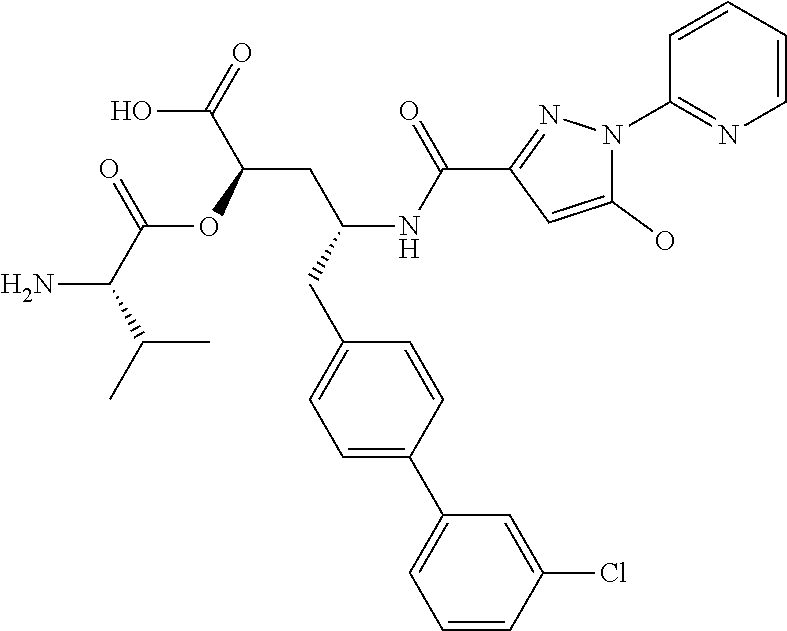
OC(=O)C(CC(NC(=O)C1=NN(C2=NC=CC=C2)C(O)=C1)CC1=CC=C(C2=CC=CC(Cl)=C2)C=C1)OC(=O)C(N)C(C)C
